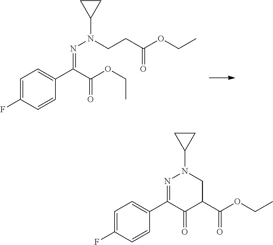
C1=C(F)C=CC(C(C(OCC)=O)=NN(C2CC2)CCC(OCC)=O)=C1.C1=C(F)C=CC(C2=NN(C3CC3)CC(C(=O)OCC)C2=O)=C1
